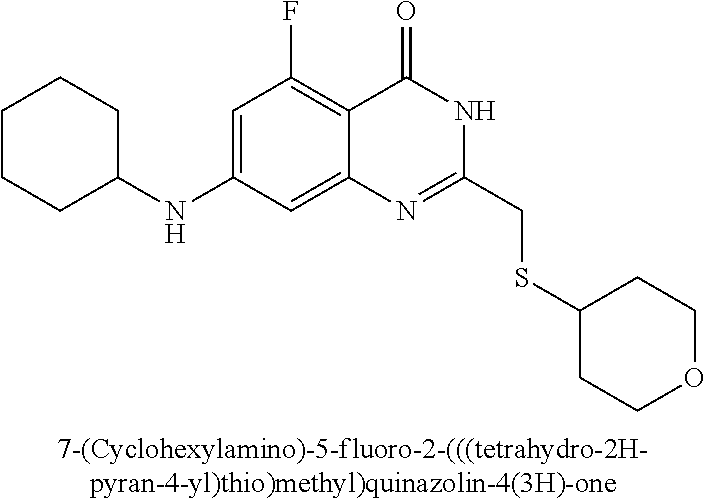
[7-(Cyclohexylamino)-5-fluoro-2-(((tetrahydro-2H-pyran-4-yl)thio)methyl)quinazolin-4(3H)-one].C1(NC2CCCCC2)=CC(F)=C2C(=C1)N=C(CSC1CCOCC1)NC2=O
